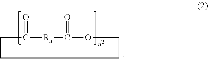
C1C(=O)[Rx]C(=O)OCCC1
